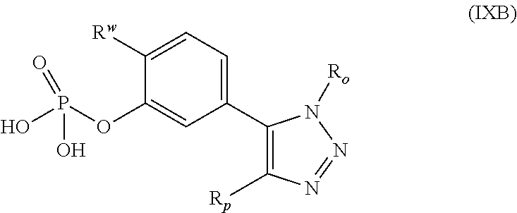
C1([Rw])=CC=C(C2=C([Rp])N=NN2[Ro])C=C1OP(O)(O)=O
